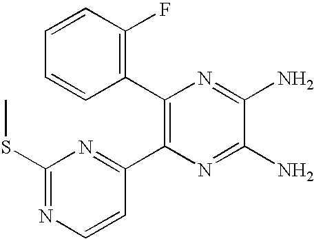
C1(C2=C(C3=NC(SC)=NC=C3)N=C(N)C(N)=N2)=C(F)C=CC=C1
